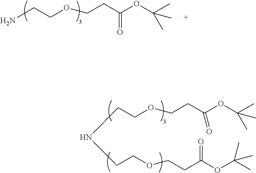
NCCOCCC(OC(C)(C)C)=O.C(COCCC(OC(C)(C)C)=O)NCCOCCC(OC(C)(C)C)=O
